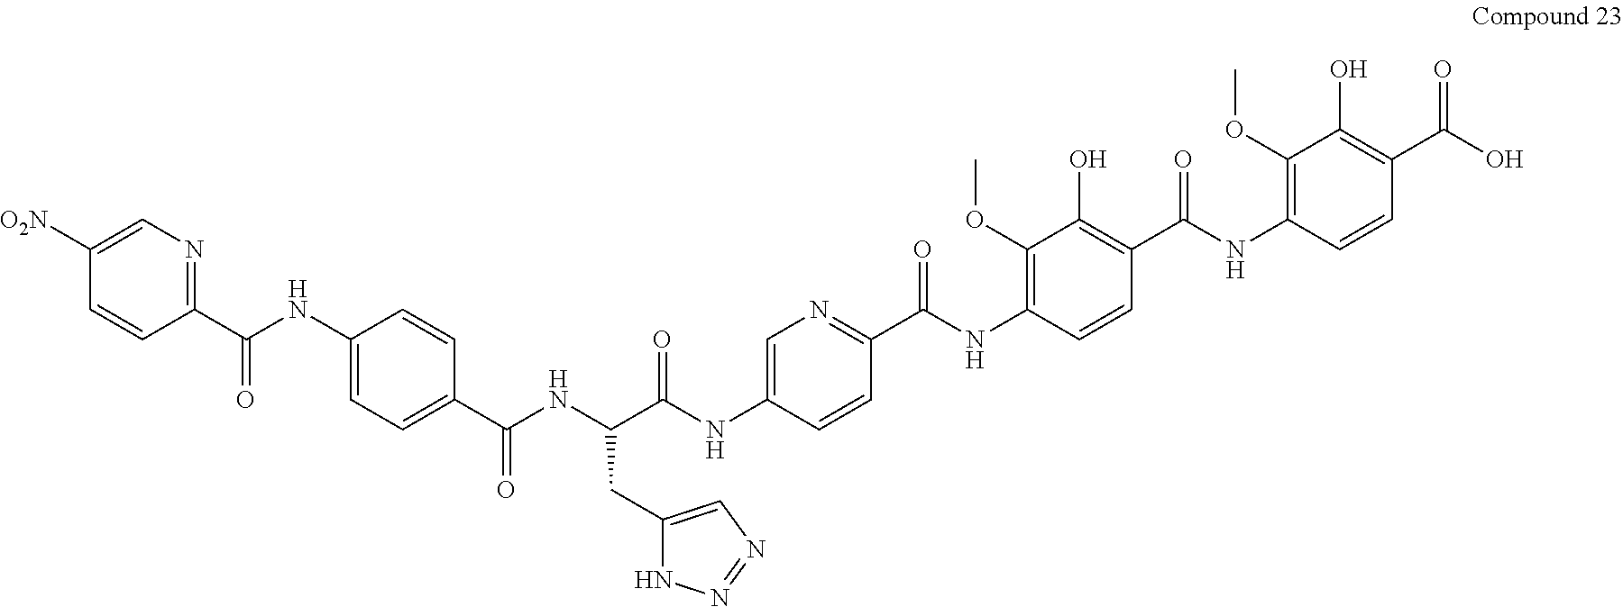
C1(CC(C(NC2=CN=C(C(NC3=C(OC)C(O)=C(C(NC4=C(OC)C(O)=C(C(=O)O)C=C4)=O)C=C3)=O)C=C2)=O)NC(C2=CC=C(NC(C3=NC=C([O2N])C=C3)=O)C=C2)=O)=CN=NN1
